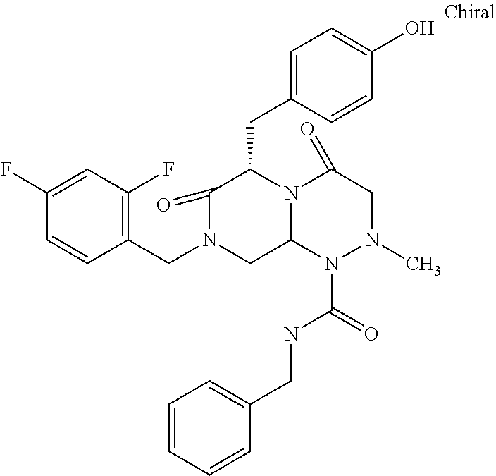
C1(CN2CC3N(C(CC4=CC=C(O)C=C4)C2=O)C(=O)CN(C)N3C(=O)NCC2=CC=CC=C2)=C(F)C=C(F)C=C1
